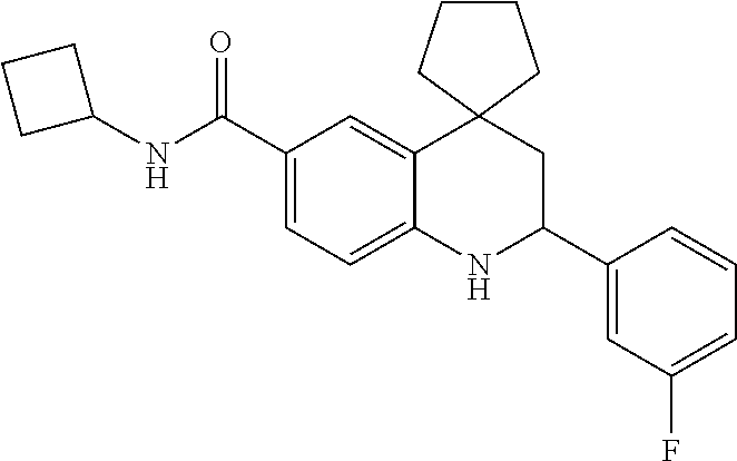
C1(C(NC2CCC2)=O)=CC=C2C(=C1)C1(CC(C3=CC(F)=CC=C3)N2)CCCC1
